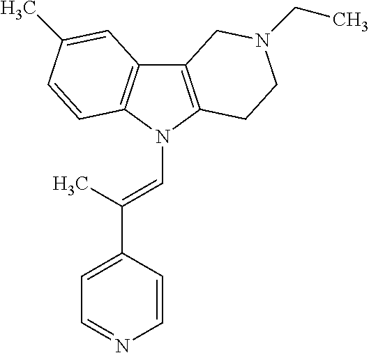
C12=C(N(C=C(C3=CC=NC=C3)C)C3=C1C=C(C)C=C3)CCN(CC)C2
